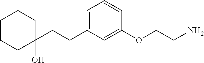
C1CCC(CCC2=CC=CC(OCCN)=C2)(O)CC1
